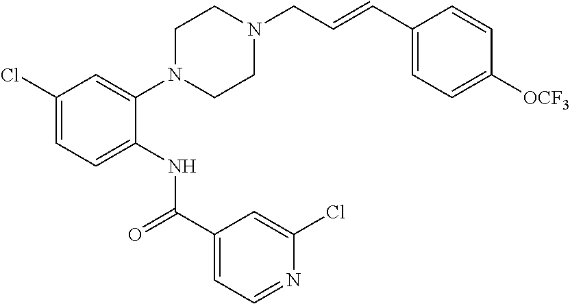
C1(Cl)=CC=C(NC(C2=CC=NC(Cl)=C2)=O)C(N2CCN(CC=CC3=CC=C([OCF3])C=C3)CC2)=C1
